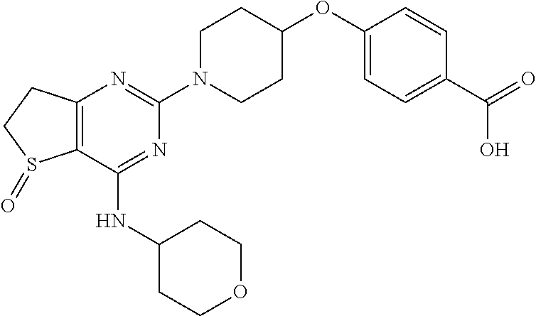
C12=C(C(NC3CCOCC3)=NC(N3CCC(OC4=CC=C(C(=O)O)C=C4)CC3)=N1)S(=O)CC2
